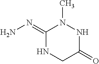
C1(=O)NN(C)C(=NN)NC1
